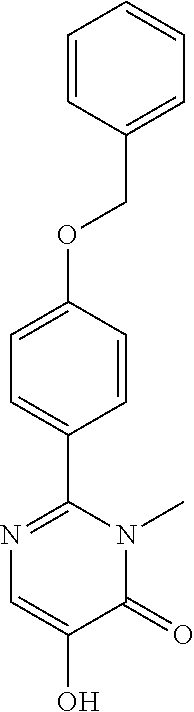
C1=CC(COC2=CC=C(C3=NC=C(O)C(=O)N3C)C=C2)=CC=C1
